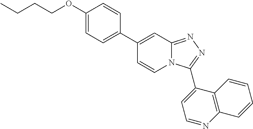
C1(C2=CC=C(OCCCC)C=C2)=CC2=NN=C(C3=CC=NC4=C3C=CC=C4)N2C=C1
